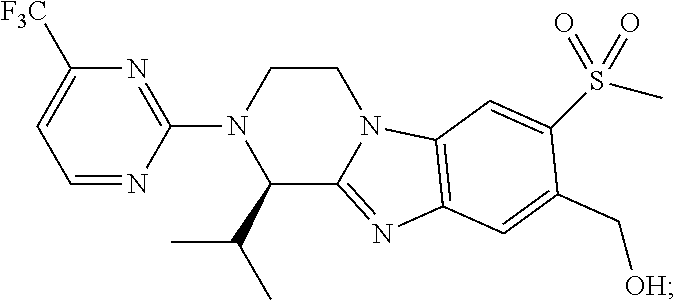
C1(C(C)C)C2=NC3=C(N2CCN1C1=NC([F3C])=CC=N1)C=C(S(C)(=O)=O)C(C[OH])=C3
